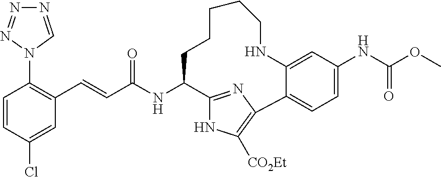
C1=CC(Cl)=CC(C=CC(NC2C3=NC(=C([CO2Et])N3)C3=CC=C(NC(=O)OC)C=C3NCCCCC2)=O)=C1N1C=NN=N1
